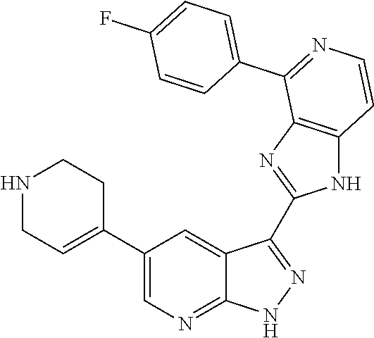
N1CC=C(C2=CN=C3C(=C2)C(C2=NC4=C(N2)C=CN=C4C2=CC=C(F)C=C2)=N[N H]3)CC1
